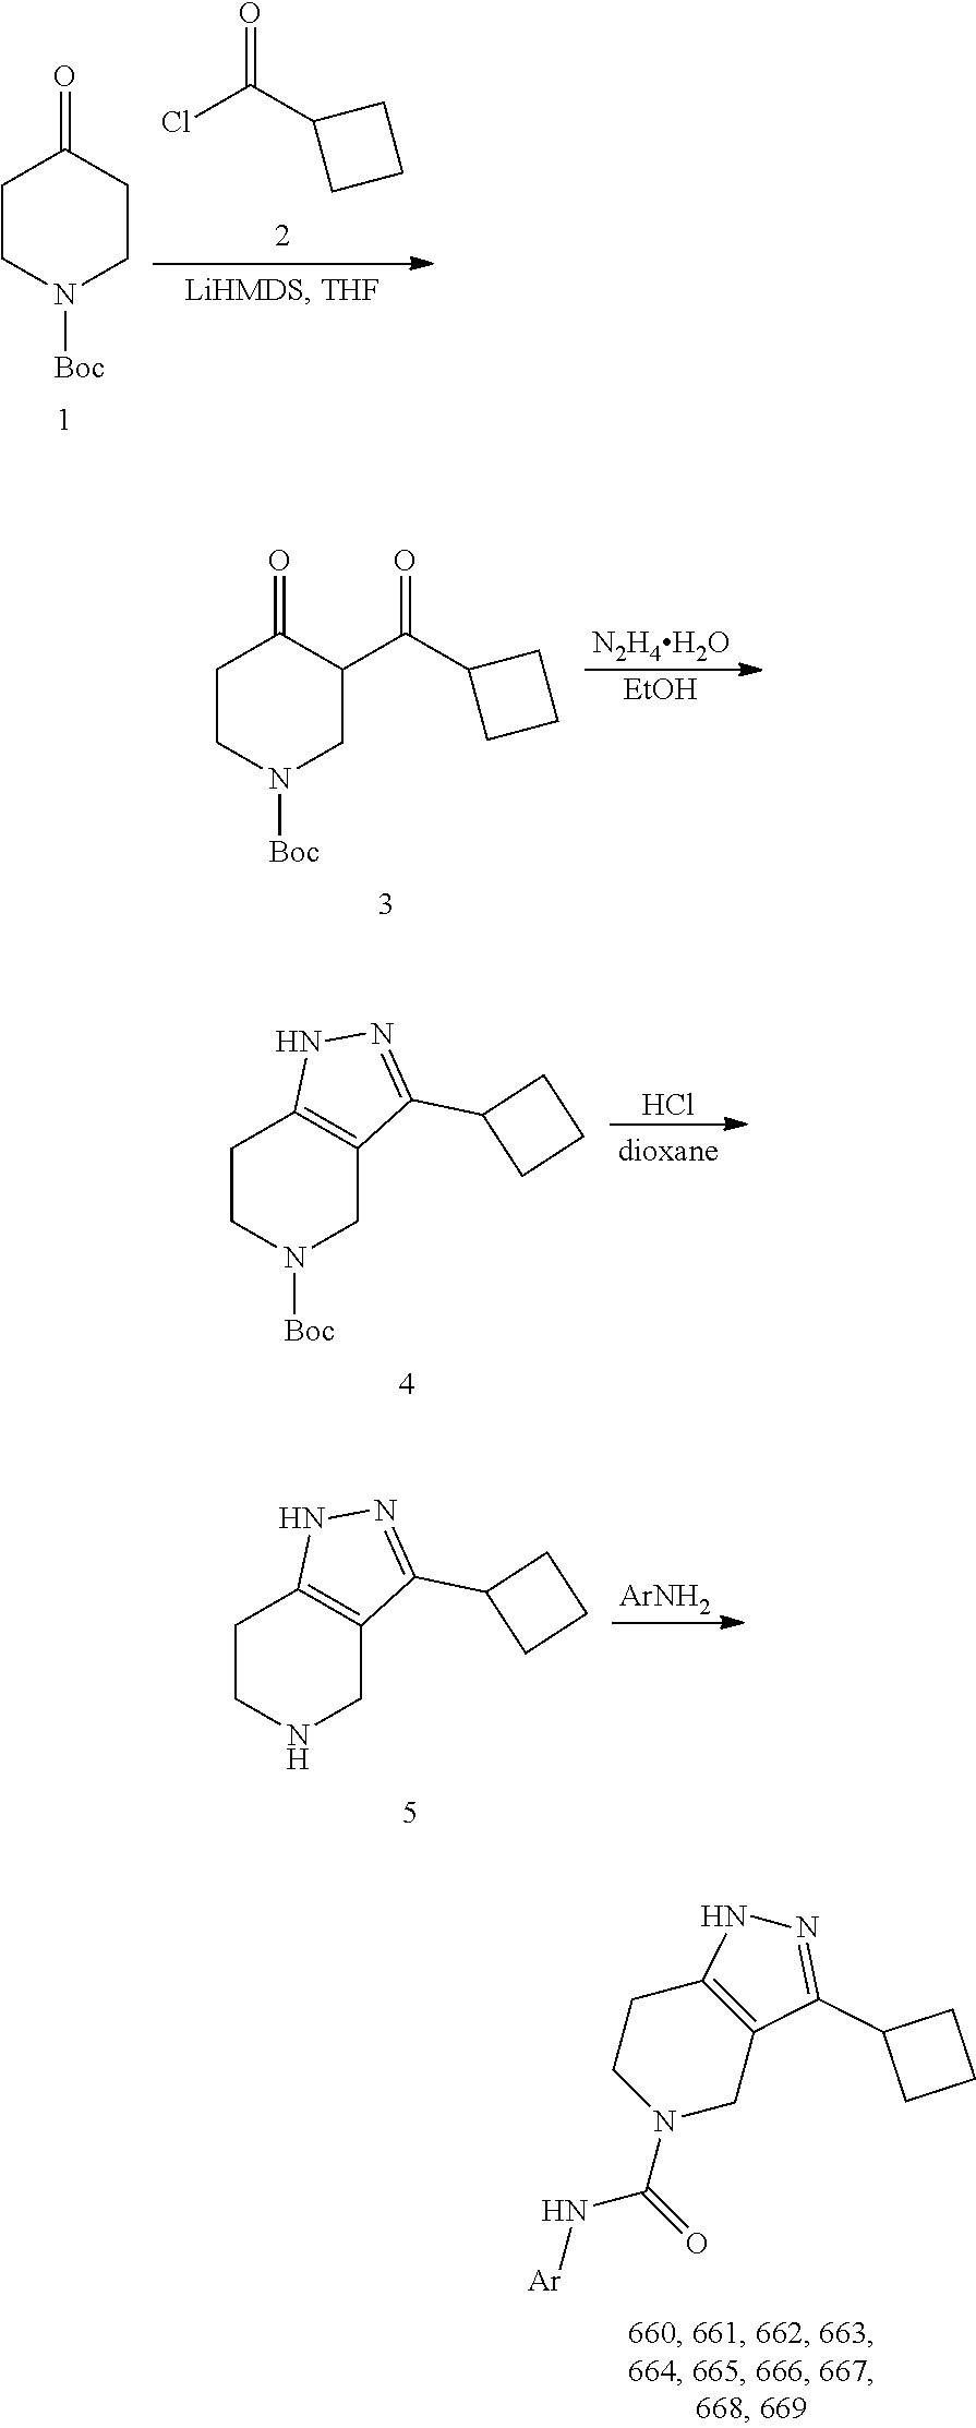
C1CN([Boc])CCC1=O.ClC(C1CCC1)=O.C12=C(CN(C(N[Ar])=O)CC1)C(C1CCC1)=NN2.C1CN([Boc])CC(C(C2CCC2)=O)C1=O.[N2H4H2O].[EtOH].C1CN([Boc])CC2=C1NN=C2C1CCC1.Cl.C1CNCC2=C1NN=C2C1CCC1.[ArNH2]
